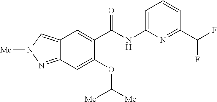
C1(NC(C2=CC3=CN([Me])N=C3C=C2OC([Me])[Me])=O)=CC=CC(C(F)F)=N1
